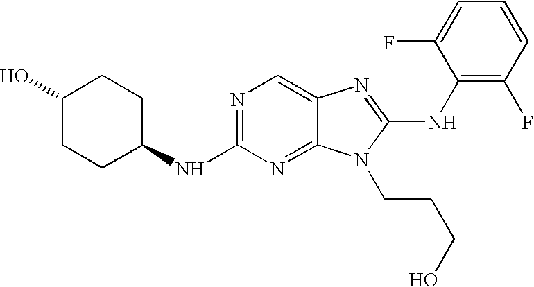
N1=C(NC2CCC(O)CC2)N=C2C(=C1)N=C(NC1=C(F)C=CC=C1F)N2CCCO
